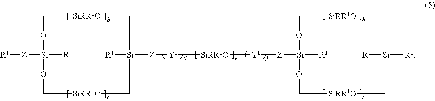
C1O[Si]([R1])([Z][R1])OC[SiRR1O]C[Si]([R1])([Z][Y1][SiRR1O][Y1][Z][Si]2([R1])OC[SiRR1O]C[Si]([R])([R1])C[SiRR1O]CO2)C[SiRR1O]1
